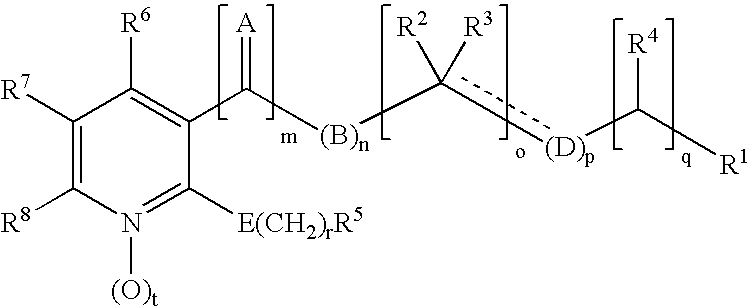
C1([R7])=C([R8])N([(O)t])=C([E(CH2)rR5])C(C([(B)n]c([(D)p]C([R4])[R1])([R2])[R3])=[A])=C1[R6]
